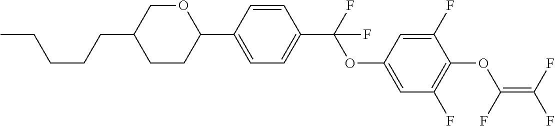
C1(C2=CC=C(C(F)(OC3=CC(F)=C(OC(=C(F)F)F)C(F)=C3)F)C=C2)OCC(CCCCC)CC1
